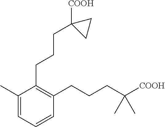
C1=C(C)C(CCCC2([COOH])CC2)=C(CCCC(C)(C)[COOH])C=C1
